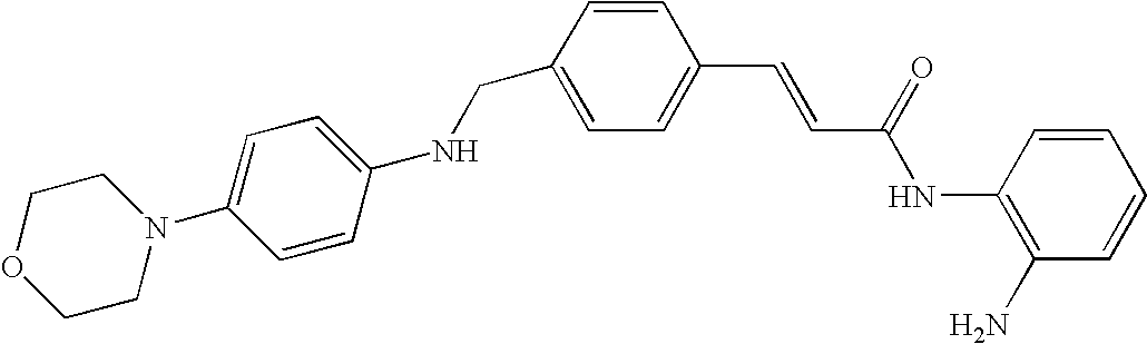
C(C1=CC=C(C=CC(NC2=C(N)C=CC=C2)=O)C=C1)NC1=CC=C(N2CCOCC2)C=C1
